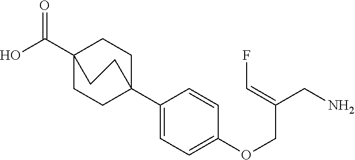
C1C2(C3=CC=C(OCC(CN)=CF)C=C3)CCC(C(=O)O)(C1)CC2
